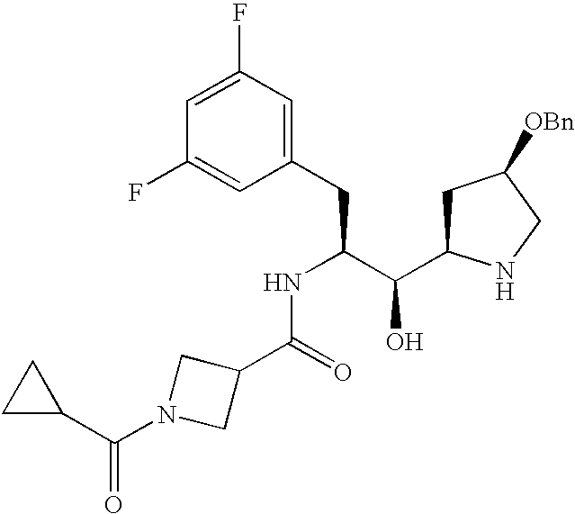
C1(F)=CC(F)=CC(CC(C(C2CC([OBn])CN2)O)NC(=O)C2CN(C(C3CC3)=O)C2)=C1
